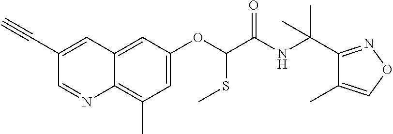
C1(C#C)=CC2=CC(OC(SC)C(NC(C3=NOC=C3C)(C)C)=O)=CC(C)=C2N=C1
